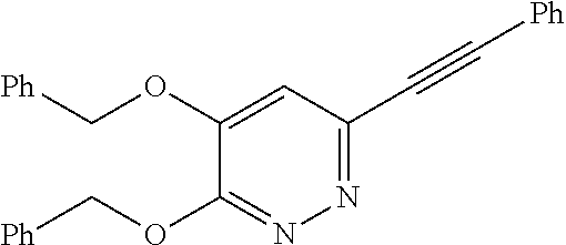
C1=C(OC[Ph])C(OC[Ph])=NN=C1C#C[Ph]
